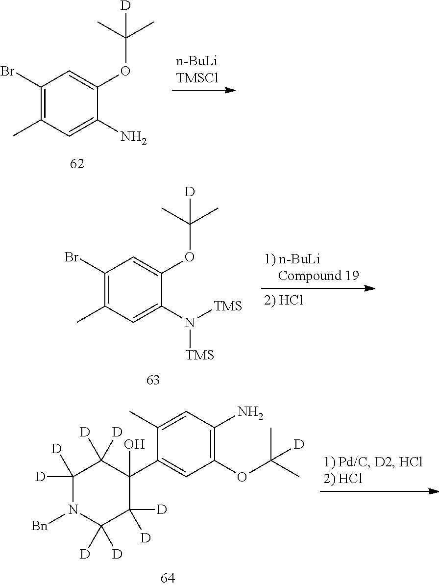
C1(Br)=C(C)C=C(N)C(OC(C)(C)[D])=C1.C1(Br)=C(C)C=C(N([TMS])[TMS])C(OC(C)(C)[D])=C1.C1([D])([D])N([Bn])C([D])([D])C([D])([D])C(C2=CC(OC(C)(C)[D])=C(N)C=C2C)(O)C1([D])[D]
